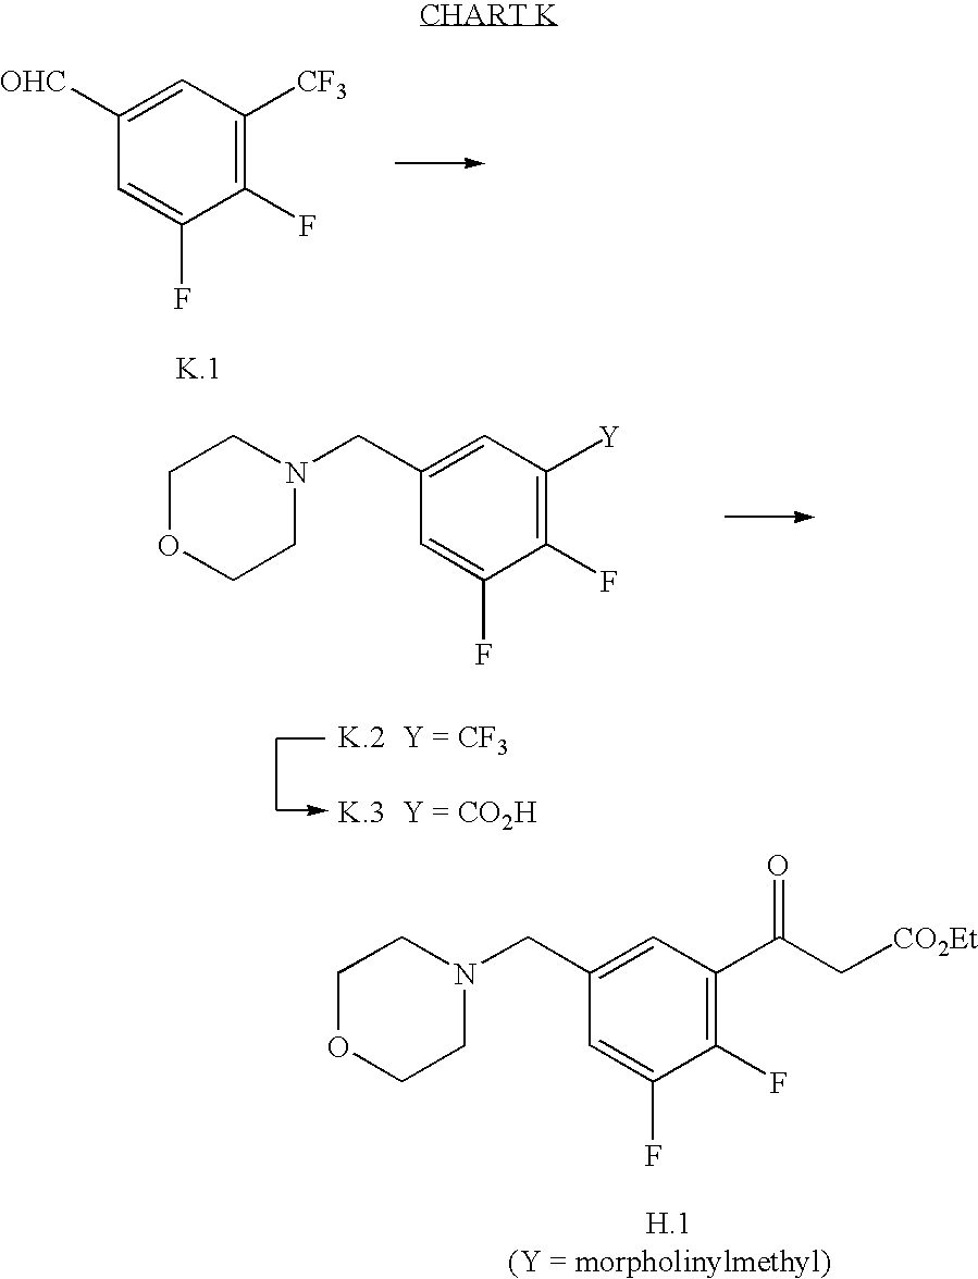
C1(F)=C([CF3])C=C([OHC])C=C1F.C1N(CC2=CC([Y])=C(F)C(F)=C2)CCOC1.C1N(CC2=CC(C(C[CO2Et])=O)=C(F)C(F)=C2)CCOC1
